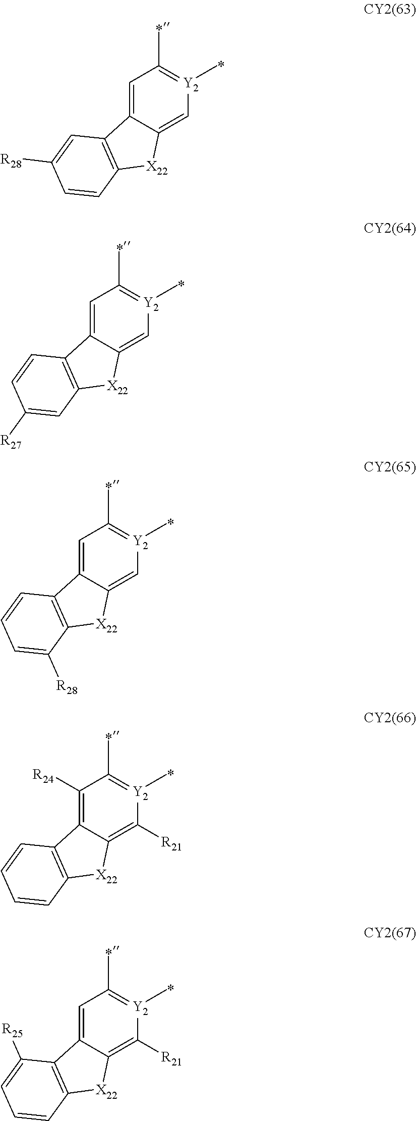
C1=C2C(=C[Y2](C)=C1C)[X22]C1=C2C=C([R28])C=C1.C1=C2C(=C[Y2](C)=C1C)[X22]C1=C2C=CC([R27])=C1.C1=C2C(=C[Y2](C)=C1C)[X22]C1=C2C=CC=C1[R28].C1([R24])=C2C(=C([R21])[Y2](C)=C1C)[X22]C1=C2C=CC=C1.C1=C2C(=C([R21])[Y2](C)=C1C)[X22]C1=C2C([R25])=CC=C1
